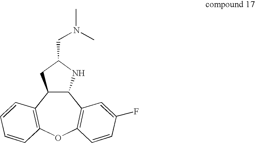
C12C(NC(CN(C)C)C1)C1=C(OC3=C2C=CC=C3)C=CC(F)=C1
